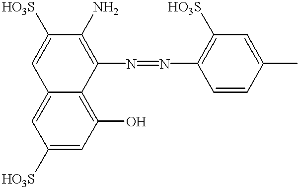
C1=C([HO3S])C=C2C(=C1O)C(N=NC1=C([HO3S])C=C(C)C=C1)=C(N)C([HO3S])=C2
